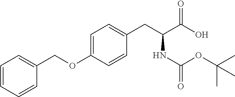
C1=C(OCC2=CC=CC=C2)C=CC(CC(C(O)=O)NC(OC(C)(C)C)=O)=C1
